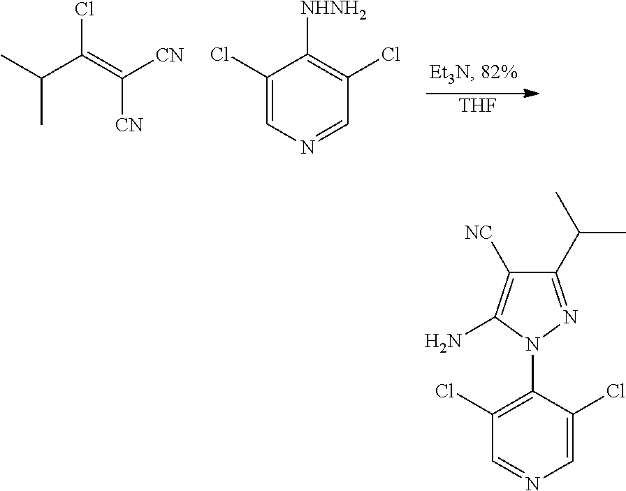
CC(C)C(=C([CN])[CN])Cl.C1(Cl)=CN=CC(Cl)=C1[NHNH2].[THF].C1=C(Cl)C(N2N=C(C(C)C)C([NC])=C2N)=C(Cl)C=N1
